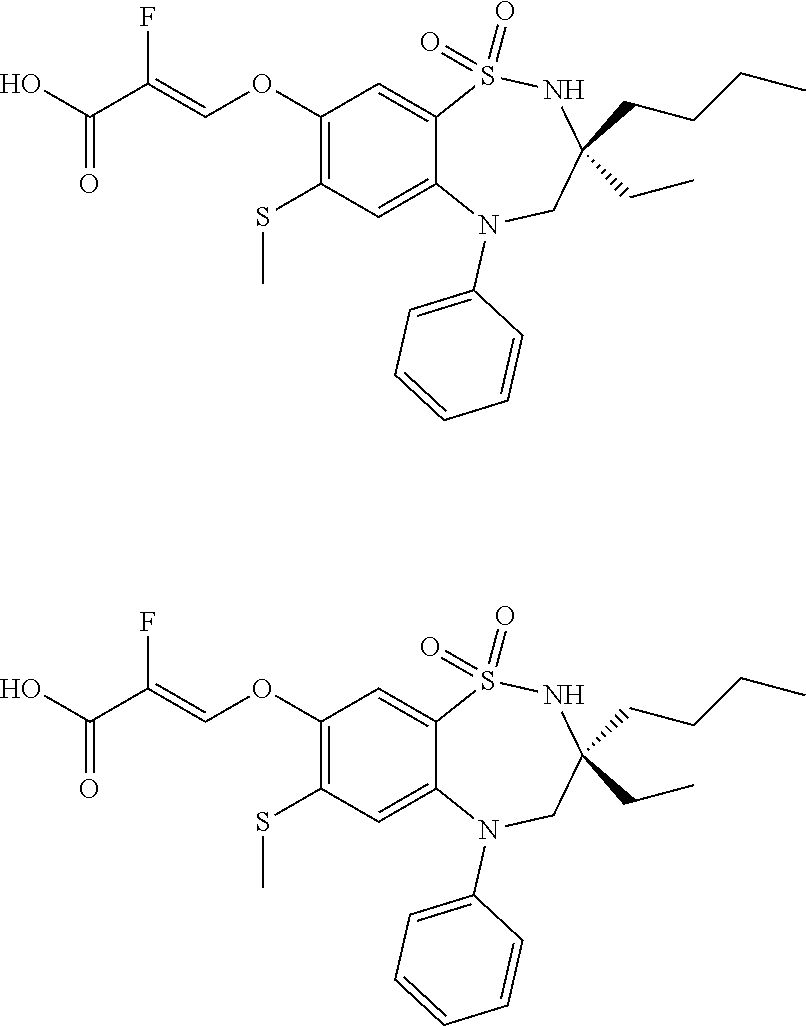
OC(=O)C(=COC1=C(SC)C=C2C(=C1)S(=O)(=O)NC(CC)(CCCC)CN2C1=CC=CC=C1)F.OC(=O)C(=COC1=C(SC)C=C2C(=C1)S(=O)(=O)NC(CC)(CCCC)CN2C1=CC=CC=C1)F
